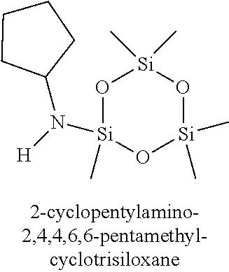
O1[Si](C)(N([H])C2CCCC2)O[Si](C)(C)O[Si]1(C)C
